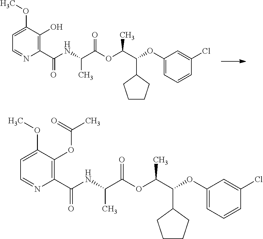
C1(C(NC(C(OC(C(OC2=CC=CC(Cl)=C2)C2CCCC2)C)=O)C)=O)=C(O)C(OC)=CC=N1.C1(C(NC(C(OC(C(OC2=CC=CC(Cl)=C2)C2CCCC2)C)=O)C)=O)=C(OC(C)=O)C(OC)=CC=N1
